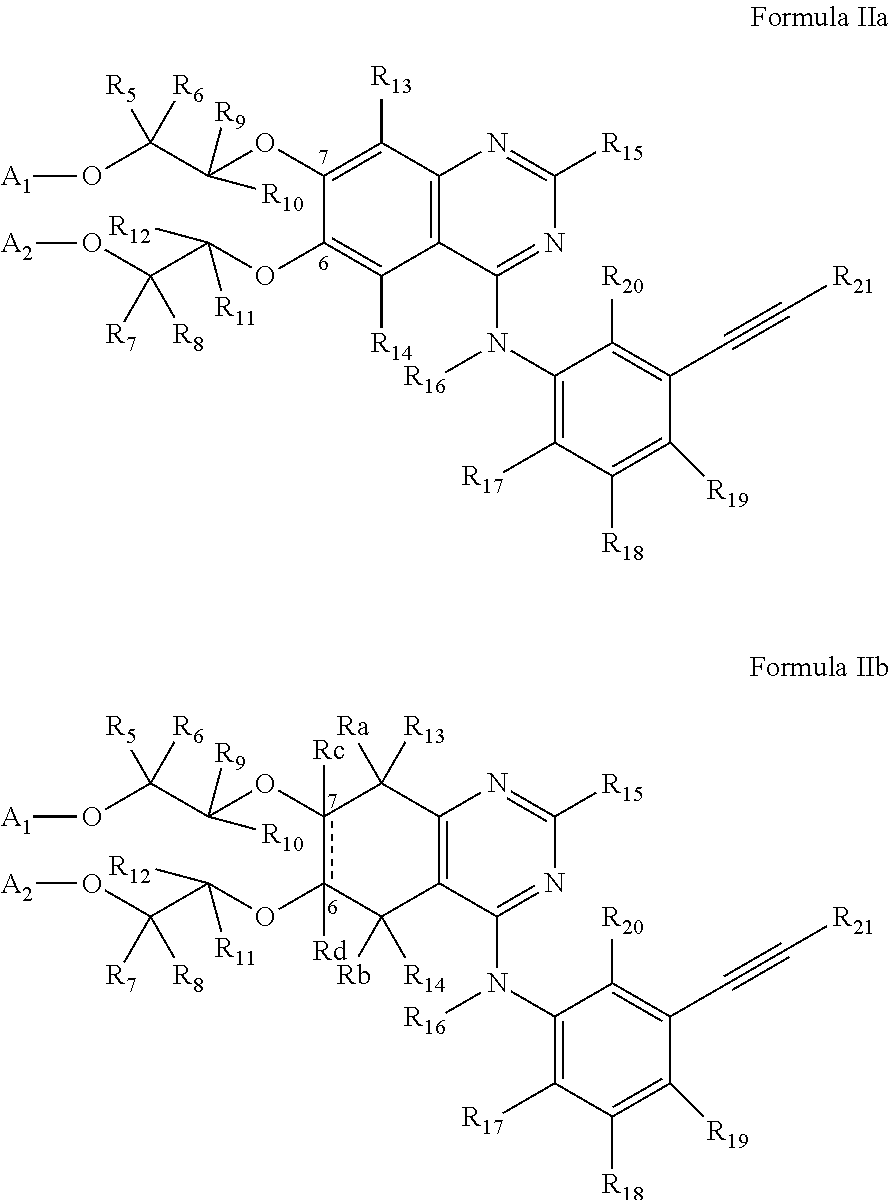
[A1]OC(C(OC1=C([R13])C2=C(C([R14])=C1OC(C(O[A2])([R7])[R8])([R12])[R11])C(N(C1=C([R17])C([R18])=C([R19])C(C#C[R21])=C1[R20])[R16])=NC([R15])=N2)([R9])[R10])([R5])[R6].[A1]OC(C(Oc1([Rc])c(OC(C(O[A2])([R7])[R8])([R12])[R11])([Rd])C([Rb])([R14])C2=C(C1([Ra])[R13])N=C([R15])N=C2N(C1=C([R17])C([R18])=C([R19])C(C#C[R21])=C1[R20])[R16])([R9])[R10])([R5])[R6]
